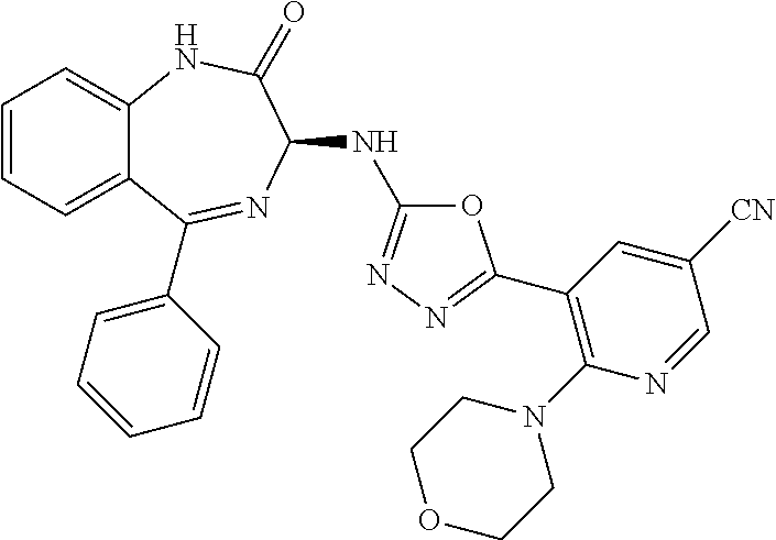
C1=CC=C2C(=C1)NC(=O)C(NC1=NN=C(C3=C(N4CCOCC4)N=CC([CN])=C3)O1)N=C2C1=CC=CC=C1
